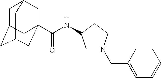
C1=CC(CN2CC(NC(=O)C34CC5CC(CC(C3)C5)C4)CC2)=CC=C1
